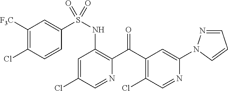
C1=C(Cl)C=NC(C(C2=C(Cl)C=NC(N3N=CC=C3)=C2)=O)=C1NS(=O)(C1=CC([F3C])=C(Cl)C=C1)=O
